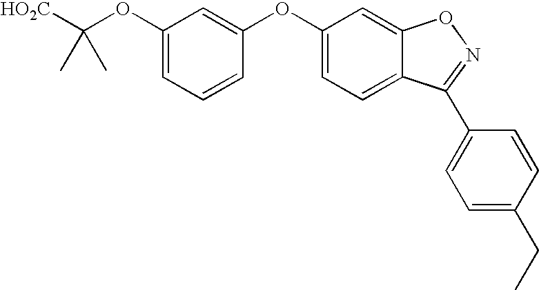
C1(OC([HO2C])(C)C)=CC=CC(OC2=CC=C3C(=C2)ON=C3C2=CC=C(CC)C=C2)=C1
